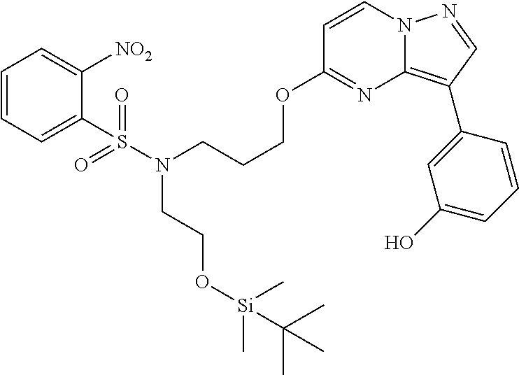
C1=CN2C(=C(C3=CC(O)=CC=C3)C=N2)N=C1OCCCN(S(=O)(=O)C1=CC=CC=C1[NO2])CCO[Si](C)(C)C(C)(C)C
